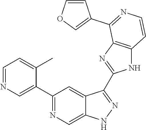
C1=NC=C(C2=NC=C3C(=C2)C(C2=NC4=C(N2)C=CN=C4C2=COC=C2)=NN3)C(C)=C1
